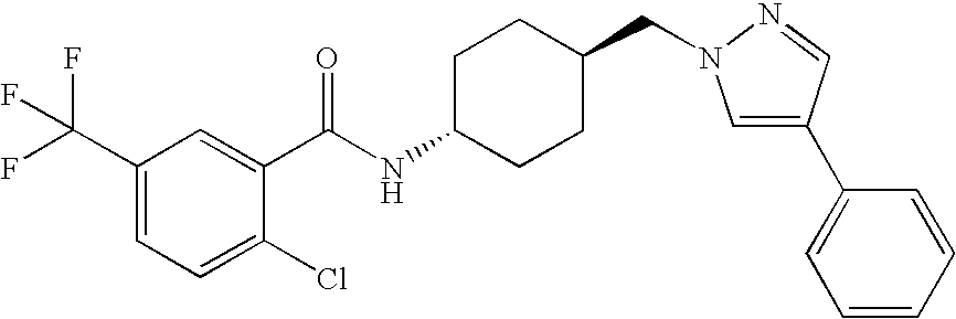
C1(C(F)(F)F)=CC=C(Cl)C(C(NC2CCC(CN3C=C(C4=CC=CC=C4)C=N3)CC2)=O)=C1
